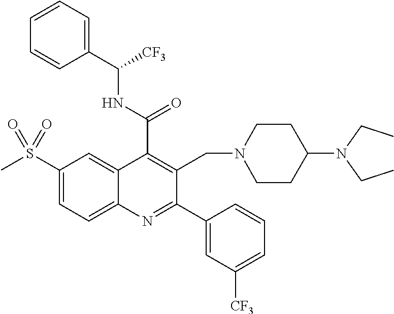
C1(C(NC([CF3])C2=CC=CC=C2)=O)=C(CN2CCC(N(CC)CC)CC2)C(C2=CC([CF3])=CC=C2)=NC2=CC=C(S(C)(=O)=O)C=C12
